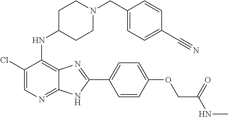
C1(Cl)=CN=C2C(=C1NC1CCN(CC3=CC=C(C#N)C=C3)CC1)N=C(C1=CC=C(OCC(NC)=O)C=C1)N2
